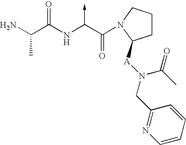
C(N)(C(NC(C(=O)N1CCCC1[A]N(CC1=NC=CC=C1)C(C)=O)->C)=O)C
